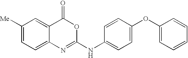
C1([Me])=CC=C2C(=C1)C(=O)OC(NC1=CC=C(OC3=CC=CC=C3)C=C1)=N2
